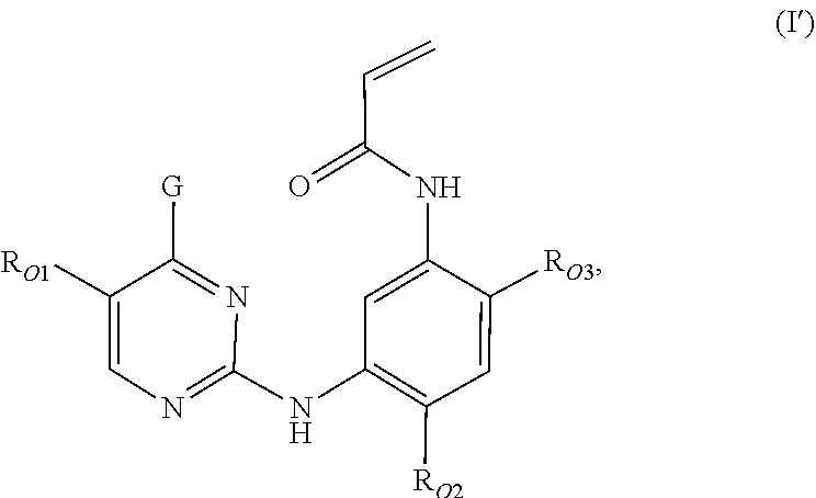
C1(NC(C=C)=O)=CC(NC2=NC=C([RO1])C([G])=N2)=C([RO2])C=C1[RO3]
